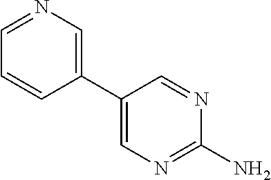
C1(C2=CN=CC=C2)=CN=C(N)N=C1
